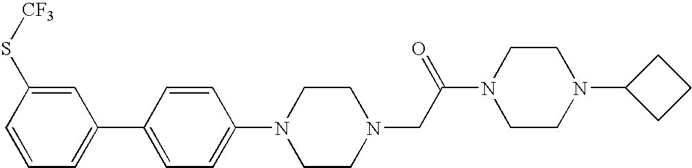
C1(C2=CC=CC(S[CF3])=C2)=CC=C(N2CCN(CC(N3CCN(C4CCC4)CC3)=O)CC2)C=C1
